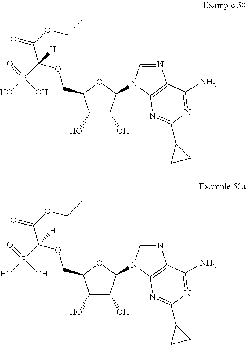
C1(C2=NC3=C(N=CN3C3C(O)C(O)C(COC(C(=O)OCC)([H])P(O)(=O)O)O3)C(N)=N2)CC1.C1(C2=NC3=C(N=CN3C3C(O)C(O)C(COC(C(=O)OCC)([H])P(O)(=O)O)O3)C(N)=N2)CC1
